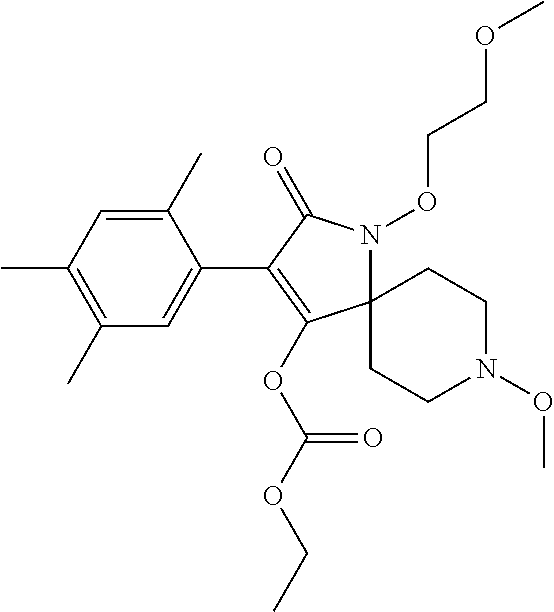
C12(N(OCCOC)C(=O)C(C3=CC(C)=C(C)C=C3C)=C1OC(=O)OCC)CCN(OC)CC2
